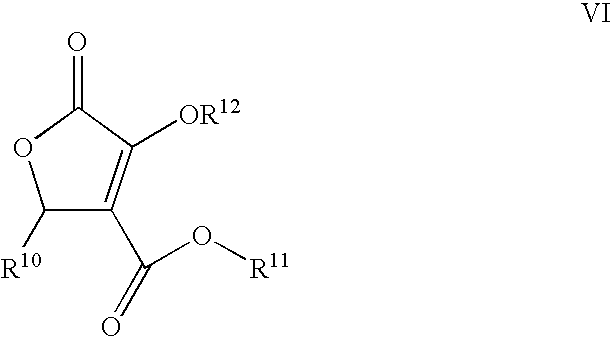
C1([R10])C(C(=O)O[R11])=C([OR12])C(=O)O1
